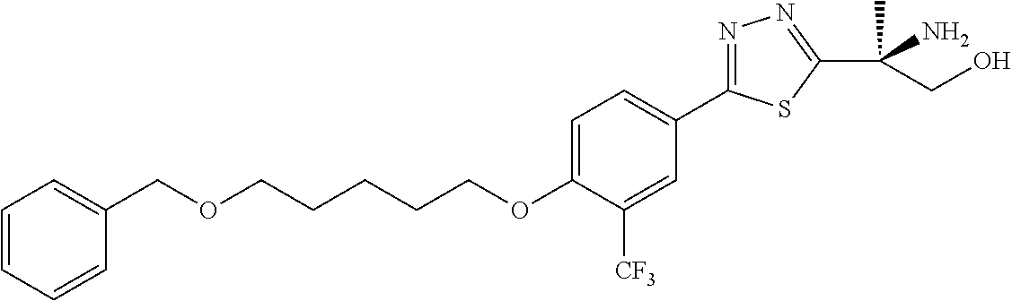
O(CCCCCOC1=CC=C(C2=NN=C(C(C)(N)CO)S2)C=C1[CF3])CC1=CC=CC=C1
